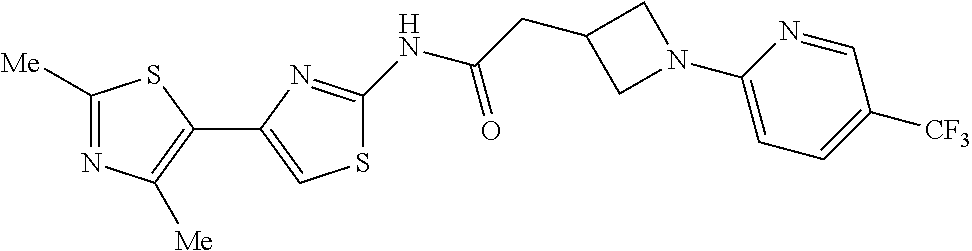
C1([Me])=NC([Me])=C(C2=CSC(NC(CC3CN(C4=CC=C([CF3])C=N4)C3)=O)=N2)S1
